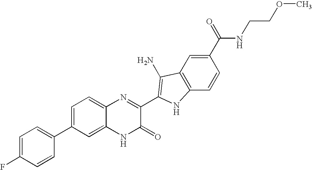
C1=C2C(=CC=C1C1=CC=C(F)C=C1)N=C(C1=C(N)C3=C(C=CC(C(=O)NCCOC)=C3)N1)C(=O)N2
